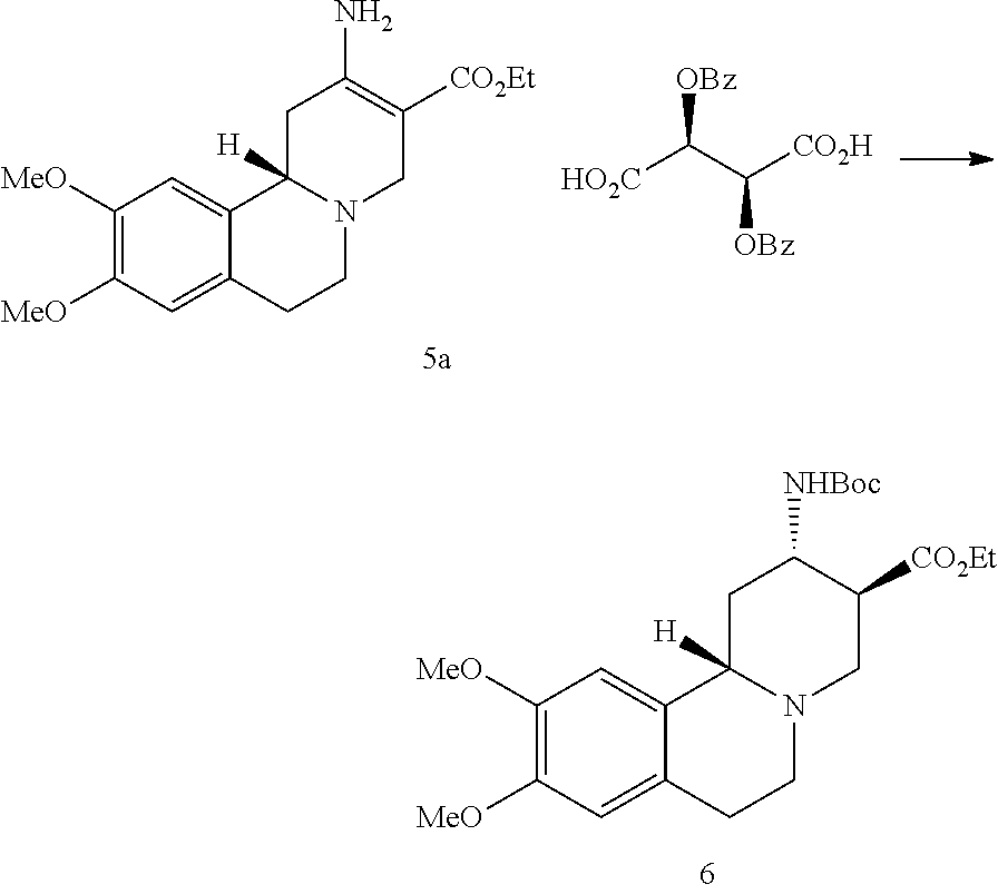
C1([MeO])=C([MeO])C=C2C(=C1)C1([H])N(CC2)CC([CO2Et])C([NHBoc])C1.C1([MeO])=C([MeO])C=C2C(=C1)C1([H])N(CC2)CC([CO2Et])=C(N)C1.[HO2C]C(C([CO2H])[OBz])[OBz]
